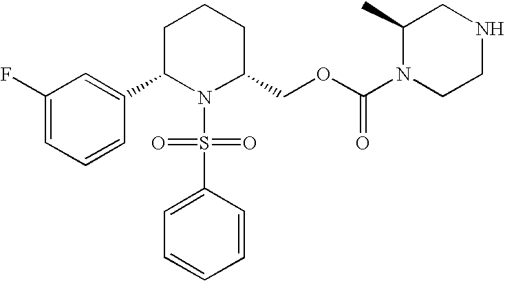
C1(F)=CC=CC(C2N(S(=O)(=O)C3=CC=CC=C3)C(COC(N3CCNCC3C)=O)CCC2)=C1
